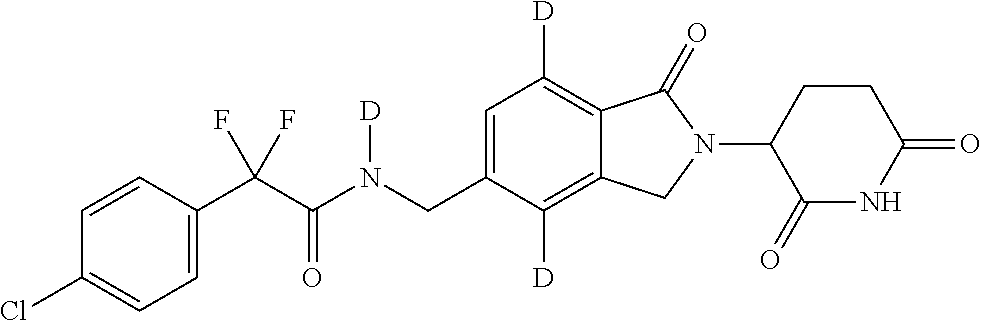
C1=CC(C(C(N(CC2=CC([D])=C3C(=C2[D])CN(C2C(=O)NC(=O)CC2)C3=O)[D])=O)(F)F)=CC=C1Cl
